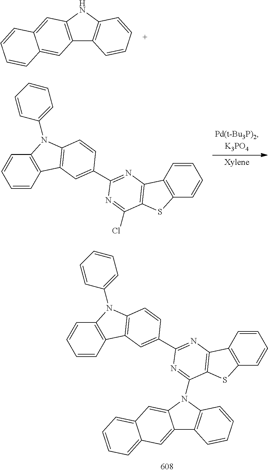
C1=CC2=C(C=C1)N(C1=CC=CC=C1)C1=C2C=C(C2=NC3=C(SC4=C3C=CC=C4)C(N3C4=C(C5=CC6=CC=CC=C6C=C53)C=CC=C4)=N2)C=C1.C12=C(NC3=C1C=CC=C3)C=C1C(=C2)C=CC=C1.C1=CC2=C(C=C1)N(C1=CC=CC=C1)C1=C2C=C(C2=NC3=C(SC4=C3C=CC=C4)C(Cl)=N2)C=C1
